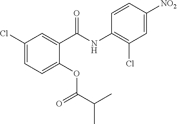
C1(Cl)=CC=C(OC(C(C)C)=O)C(C(NC2=C(Cl)C=C([NO2])C=C2)=O)=C1
